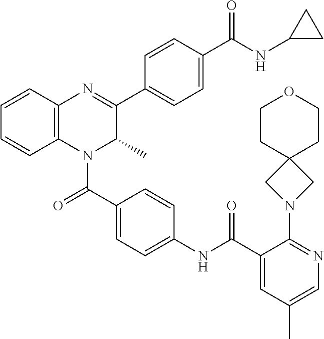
C12=C(N=C(C3=CC=C(C(NC4CC4)=O)C=C3)C(C)N1C(C1=CC=C(NC(C3=CC(C)=CN=C3N3CC4(C3)CCOCC4)=O)C=C1)=O)C=CC=C2
